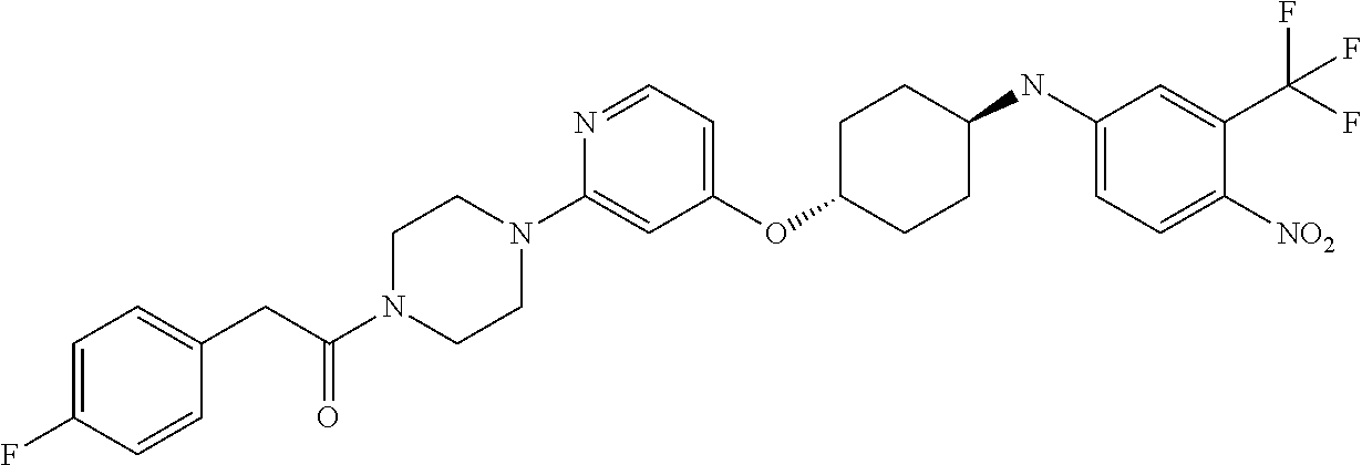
C1(OC2CCC(NC3=CC=C([NO2])C(C(F)(F)F)=C3)CC2)=CC=NC(N2CCN(C(CC3=CC=C(F)C=C3)=O)CC2)=C1
